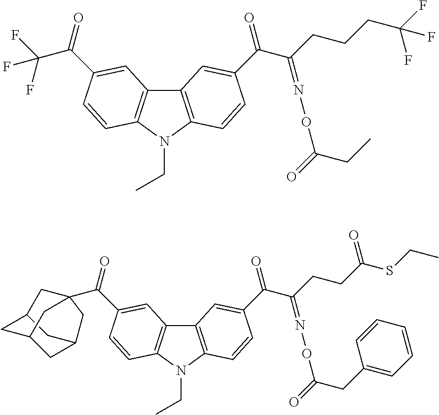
C12CC3CC(C(C4=CC5=C(N(CC)C6=C5C=C(C(C(CCC(=O)SCC)=NOC(=O)CC5=CC=CC=C5)=O)C=C6)C=C4)=O)(CC(C1)C3)C2.C12=C(N(CC)C3=C1C=C(C(=O)C(F)(F)F)C=C3)C=CC(C(C(CCCC(F)(F)F)=NOC(=O)CC)=O)=C2
